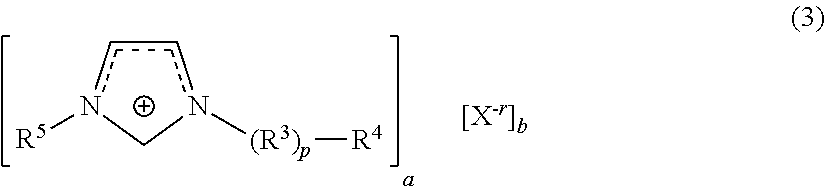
c1cn([R5])Cn1[(R3)p][R4]
